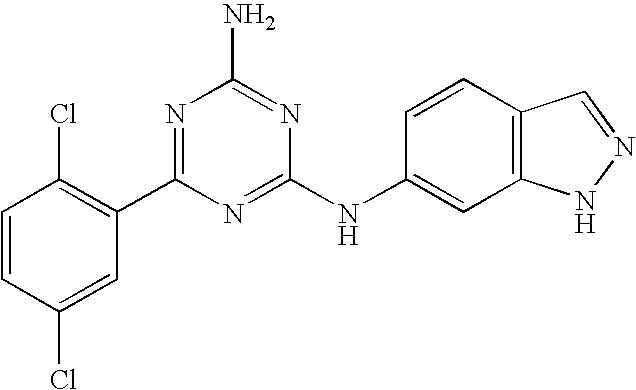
C1=CC(Cl)=CC(C2=NC(N)=NC(NC3=CC4=C(C=C3)C=NN4)=N2)=C1Cl
